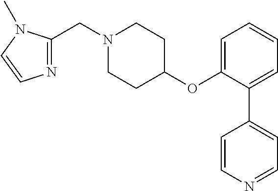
N1=C(CN2CCC(OC3=CC=CC=C3C3=CC=NC=C3)CC2)N(C)C=C1
